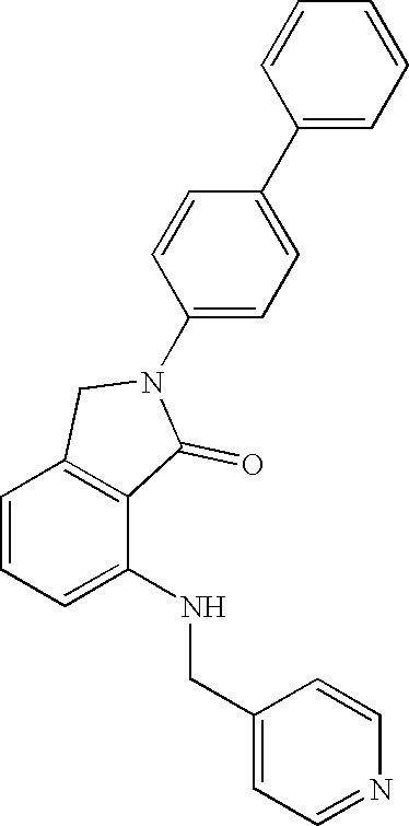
C1=CC=C(NCC2=CC=NC=C2)C2=C1CN(C1=CC=C(C3=CC=CC=C3)C=C1)C2=O
